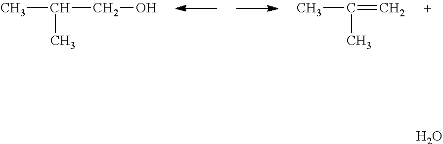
CC(CO)C.CC(=C)C.O
